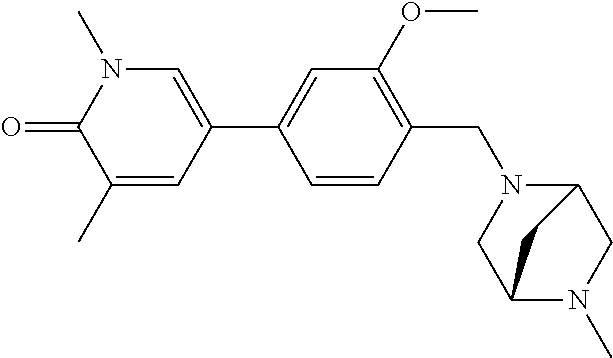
C1=CC(CN2C3CN(C)C(C2)C3)=C(OC)C=C1C1=CN(C)C(=O)C(C)=C1
